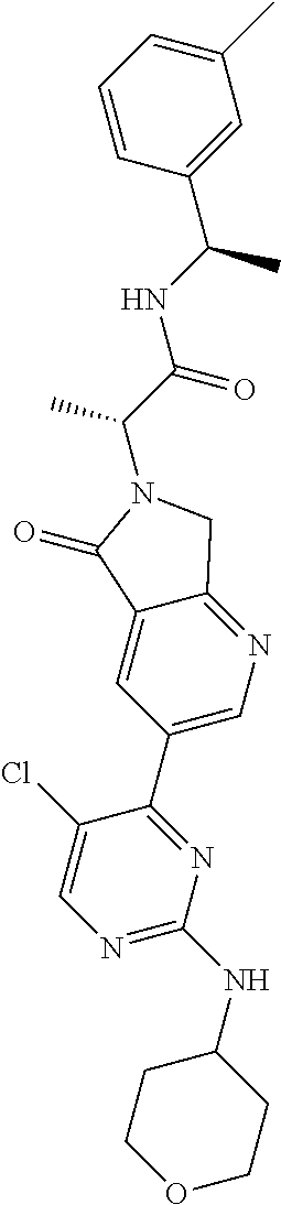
C(N1C(=O)C2=CC(C3=NC(NC4CCOCC4)=NC=C3Cl)=CN=C2C1)(C(NC(C)C1=CC(C)=CC=C1)=O)C
